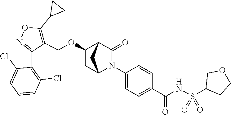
C1(OCC2=C(C3CC3)ON=C2C2=C(Cl)C=CC=C2Cl)CC2N(C3=CC=C(C(NS(=O)(=O)C4CCOC4)=O)C=C3)C(=O)C1C2
